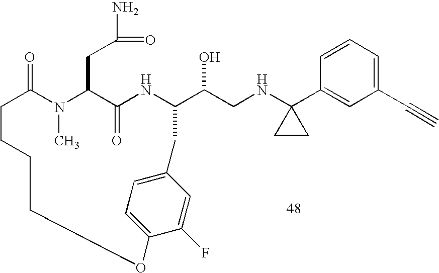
C1=CC=C(C#C)C=C1C1(NCC(O)C2NC(=O)C(CC(N)=O)N(C)C(=O)CCCCOC3=CC=C(C=C3F)C2)CC1
